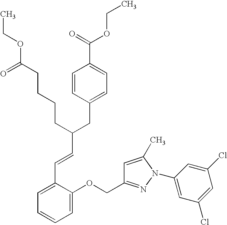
C1=C(OCC2=NN(C3=CC(Cl)=CC(Cl)=C3)C(C)=C2)C(C=CC(CC2=CC=C(C(=O)OCC)C=C2)CCCCC(OCC)=O)=CC=C1
